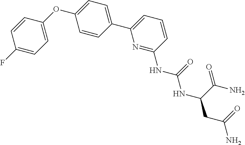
C1=CC(OC2=CC=C(C3=CC=CC(NC(NC(C(=O)N)CC(N)=O)=O)=N3)C=C2)=CC=C1F
